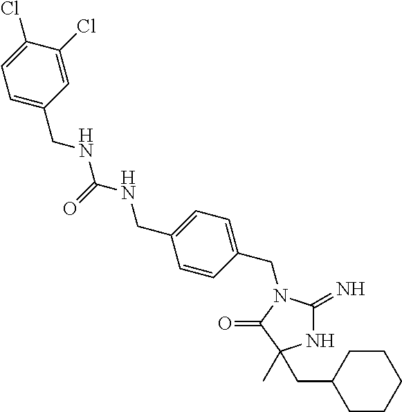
N1C(=N)N(CC2=CC=C(CNC(NCC3=CC=C(Cl)C(Cl)=C3)=O)C=C2)C(=O)C1(C)CC1CCCCC1
